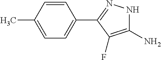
C1(N)=C(F)C(C2=CC=C(C)C=C2)=NN1
